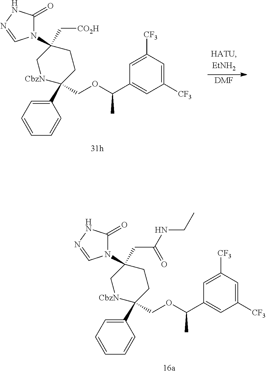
C1(C2(COC(C3=CC([CF3])=CC([CF3])=C3)C)CCC(N3C(=O)NN=C3)(CC(NCC)=O)C[CbzN]2)=CC=CC=C1.C1(C2(COC(C3=CC([CF3])=CC([CF3])=C3)C)CCC(N3C(=O)NN=C3)(C[CO2H])C[CbzN]2)=CC=CC=C1.[DMF]
